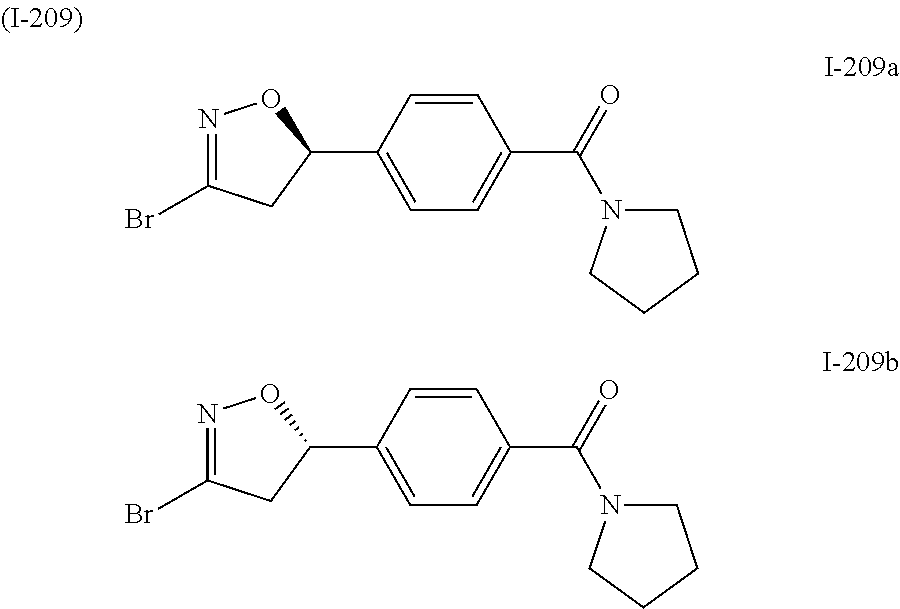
C1(C2=CC=C(C(=O)N3CCCC3)C=C2)ON=C(Br)C1.C1(C2=CC=C(C(=O)N3CCCC3)C=C2)ON=C(Br)C1
